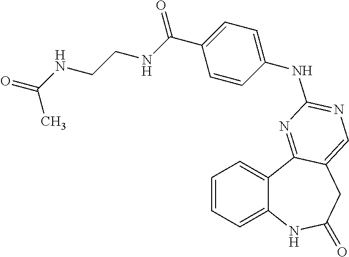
C1=CC=C2C(=C1)C1=NC(NC3=CC=C(C(=O)NCCNC(=O)C)C=C3)=NC=C1CC(=O)N2
